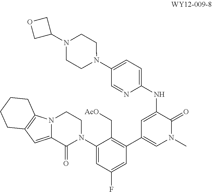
C1(N2CCN3C(=CC4=C3CCCC4)C2=O)=CC(F)=CC(C2=CN(C)C(=O)C(NC3=CC=C(N4CCN(C5COC5)CC4)C=N3)=C2)=C1C[AcO]
